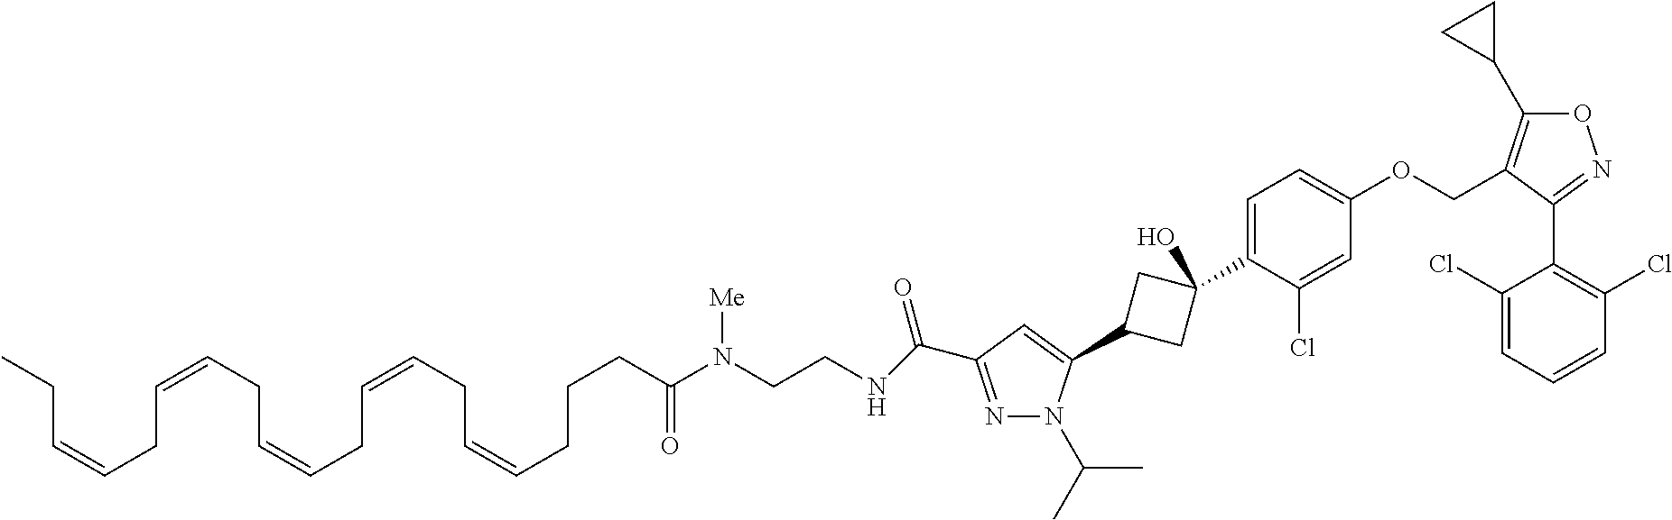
N1=C(C(NCCN(C(CCCC=CCC=CCC=CCC=CCC=CCC)=O)[Me])=O)C=C(C2CC(C3=CC=C(OCC4=C(C5CC5)ON=C4C4=C(Cl)C=CC=C4Cl)C=C3Cl)(O)C2)N1C(C)C
